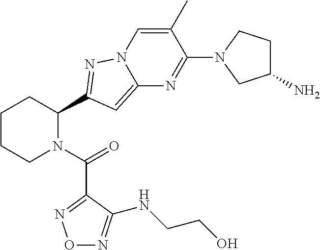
C1CCN(C(=O)C2=NON=C2NCCO)C(C2=NN3C=C(C)C(N4CC(N)CC4)=NC3=C2)C1
